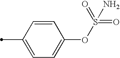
C1=CC(OS(=O)(=O)N)=CC=C1C
